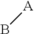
B[A]
